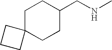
C1C2(CCC(CNC)C1)CCC2
